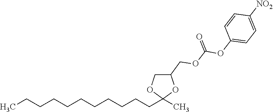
C1(COC(OC2=CC=C([NO2])C=C2)=O)COC(CCCCCCCCCCC)(C)O1
